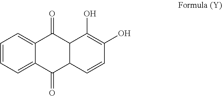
C1=CC=C2C(=C1)C(=O)C1C(C2=O)C=CC(O)=C1O
